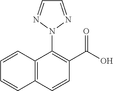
C12=C(C=CC(C(O)=O)=C1N1N=CC=N1)C=CC=C2
